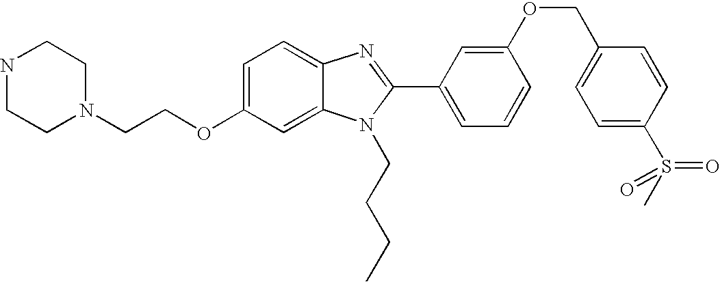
N1CCN(CCOC2=CC=C3C(=C2)N(CCCC)C(C2=CC=CC(OCC4=CC=C(S(C)(=O)=O)C=C4)=C2)=N3)CC1
